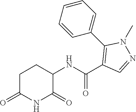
C1C(=O)NC(=O)C(NC(C2=C(C3=CC=CC=C3)N(C)N=C2)=O)C1
